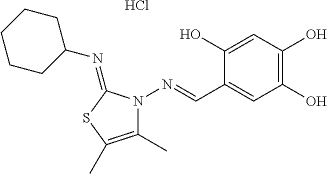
C1CCC(N=C2SC(C)=C(C)N2N=CC2=CC(O)=C(O)C=C2O)CC1.Cl
